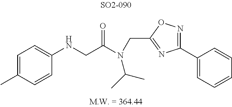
C1(NCC(N(CC2=NC(C3=CC=CC=C3)=NO2)C(C)C)=O)=CC=C(C)C=C1
